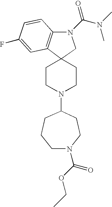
C1(N2CCC3(CC2)C2=C(N(C(N(C)C)=O)C3)C=CC(F)=C2)CCN(C(OCC)=O)CCC1
